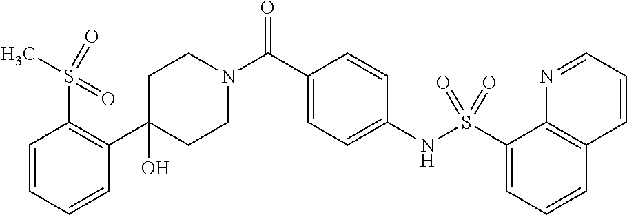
C1(O)(C2=C(S(C)(=O)=O)C=CC=C2)CCN(C(C2=CC=C(NS(C3=CC=CC4=C3N=CC=C4)(=O)=O)C=C2)=O)CC1
